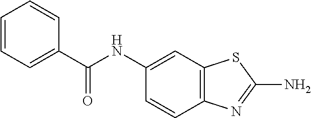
C1(NC(C2=CC=CC=C2)=O)=CC2=C(C=C1)N=C(N)S2
